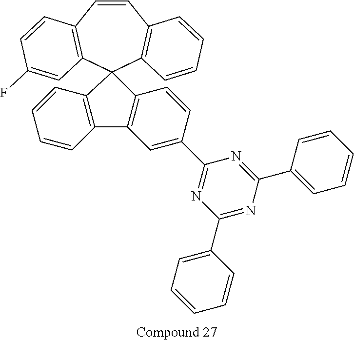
C1=CC2=C(C=CC=C2)C2(C3=C1C=CC(F)=C3)C1=C(C3=C2C=CC=C3)C=C(C2=NC(C3=CC=CC=C3)=NC(C3=CC=CC=C3)=N2)C=C1
